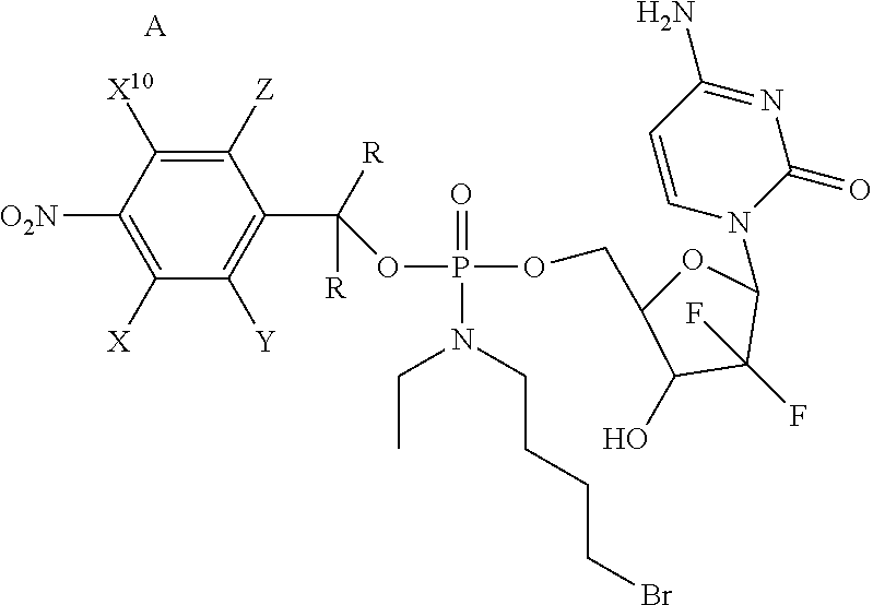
C1([Z])=C([X10])C([O2N])=C([X])C([Y])=C1C(OP(OCC1OC(N2C(=O)N=C(N)C=C2)C(F)(F)C1O)(=O)N(CCCCBr)CC)([R])[R].[A]
